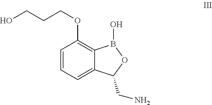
C1=CC=C2C(=C1OCCCO)B(O)OC2CN
